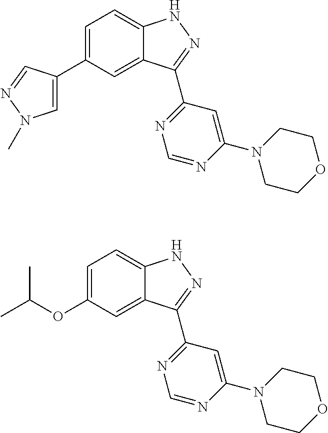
C1(C2=CC=C3C(=C2)C(C2=NC=NC(N4CCOCC4)=C2)=NN3)=CN(C)N=C1.O(C1=CC=C2C(=C1)C(C1=NC=NC(N3CCOCC3)=C1)=NN2)C(C)C
